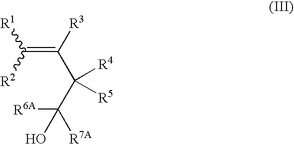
C(=C([R3])C(C([R7A])([R6A])O)([R4])[R5])([R2])[R1]
